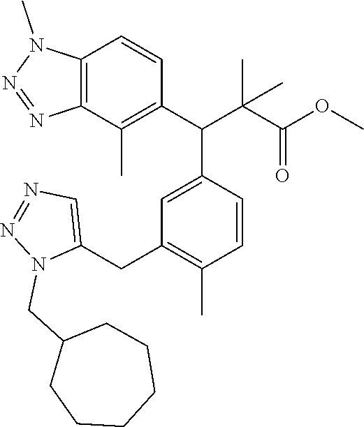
C12=C(C(C)=C(C(C3=CC(CC4=CN=NN4CC4CCCCCC4)=C(C)C=C3)C(C(OC)=O)(C)C)C=C1)N=NN2C
